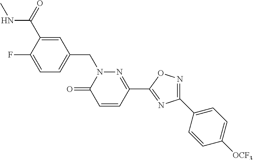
C1=C(F)C(C(=O)NC)=CC(CN2C(=O)C=CC(C3=NC(C4=CC=C([OCF3])C=C4)=NO3)=N2)=C1
